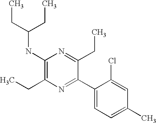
C1(NC(CC)CC)=C(CC)N=C(C2=CC=C(C)C=C2Cl)C(CC)=N1
